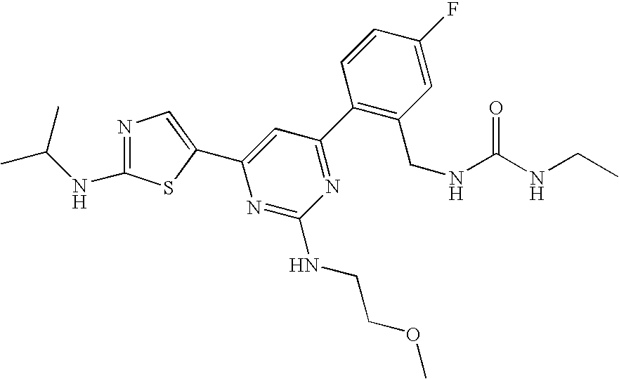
C1(C2=NC(NCCOC)=NC(C3=CN=C(NC(C)C)S3)=C2)=C(CNC(NCC)=O)C=C(F)C=C1
